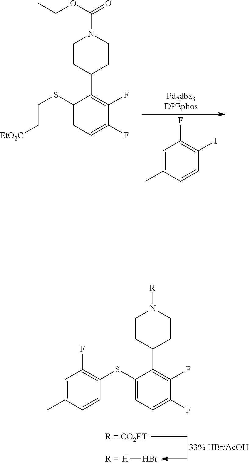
C1(SCC[EtO2C])=CC=C(F)C(F)=C1C1CCN(C(OCC)=O)CC1.C1=C(C)C=CC(I)=C1F.C1(SC2=C(F)C=C(C)C=C2)=CC=C(F)C(F)=C1C1CCN([R])CC1.[H]Br
